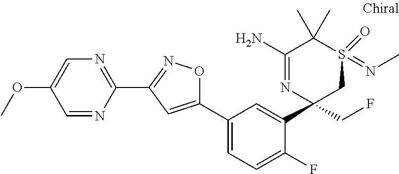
C1=C(OC)C=NC(C2=NOC(C3=CC=C(F)C(C4(CF)CS(=NC)(=O)C(C)(C)C(N)=N4)=C3)=C2)=N1
